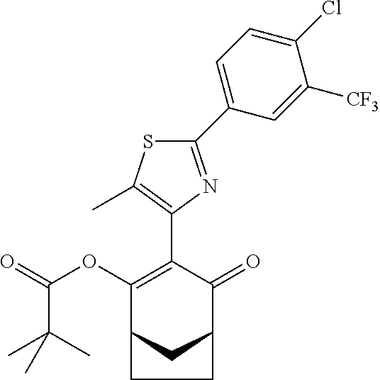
C1(C2=CC=C(Cl)C([CF3])=C2)=NC(C2=C(OC(=O)C(C)(C)C)C3CC(C2=O)CC3)=C(C)S1
